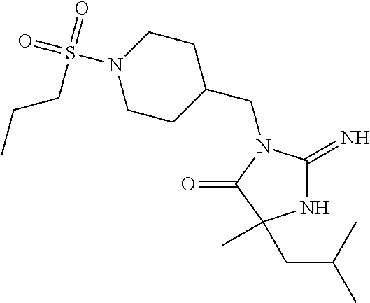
C1C(CN2C(=N)NC(C)(CC(C)C)C2=O)CCN(S(=O)(=O)CCC)C1
